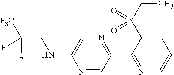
N1=CC(C2=NC=CC=C2S(CC)(=O)=O)=NC=C1NCC([F3C])(F)F
